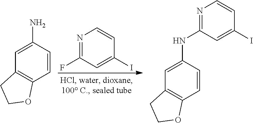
N1=C(F)C=C(I)C=C1.C1=C(N)C=CC2=C1CCO2.N1=C(NC2=CC3=C(C=C2)OCC3)C=C(I)C=C1
